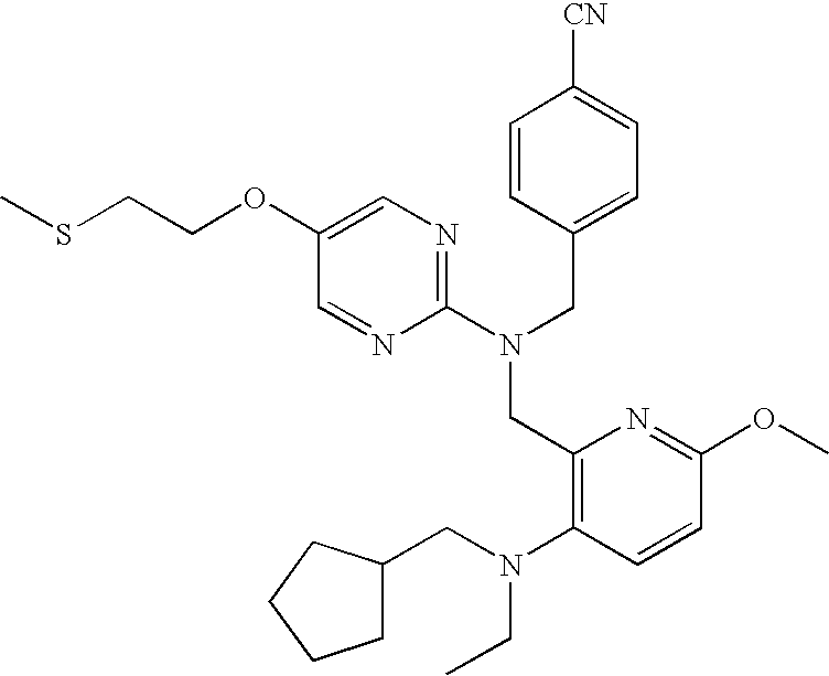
C1(OCCSC)=CN=C(N(CC2=CC=C([CN])C=C2)CC2=C(N(CC3CCCC3)CC)C=CC(OC)=N2)N=C1
